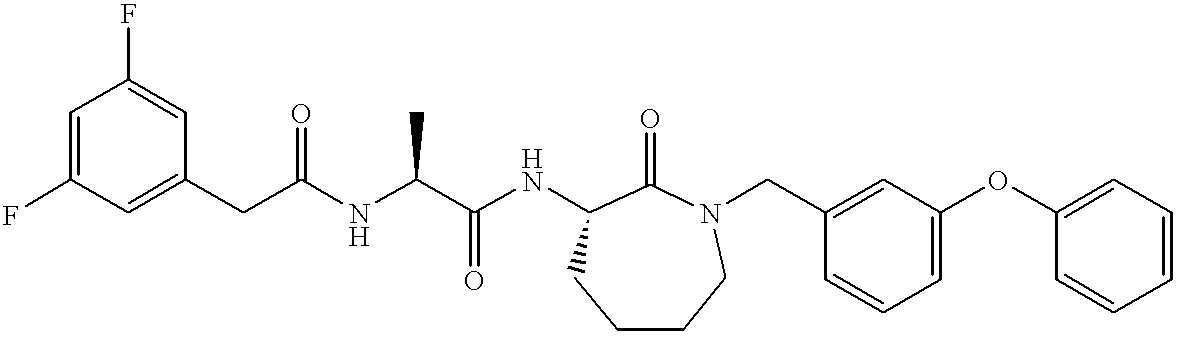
C1=C(F)C=C(CC(NC(C(NC2C(=O)N(CC3=CC(OC4=CC=CC=C4)=CC=C3)CCCC2)=O)C)=O)C=C1F
